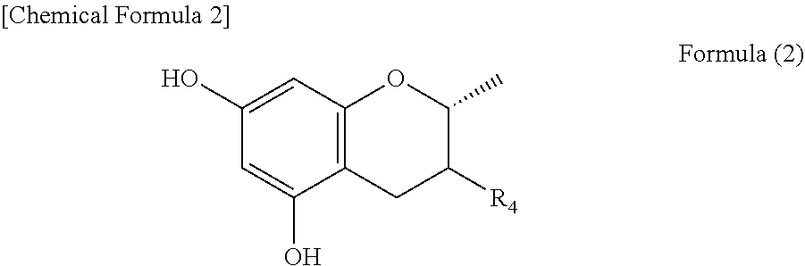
C12=C(CC([R4])C(C)O1)C(O)=CC(O)=C2
